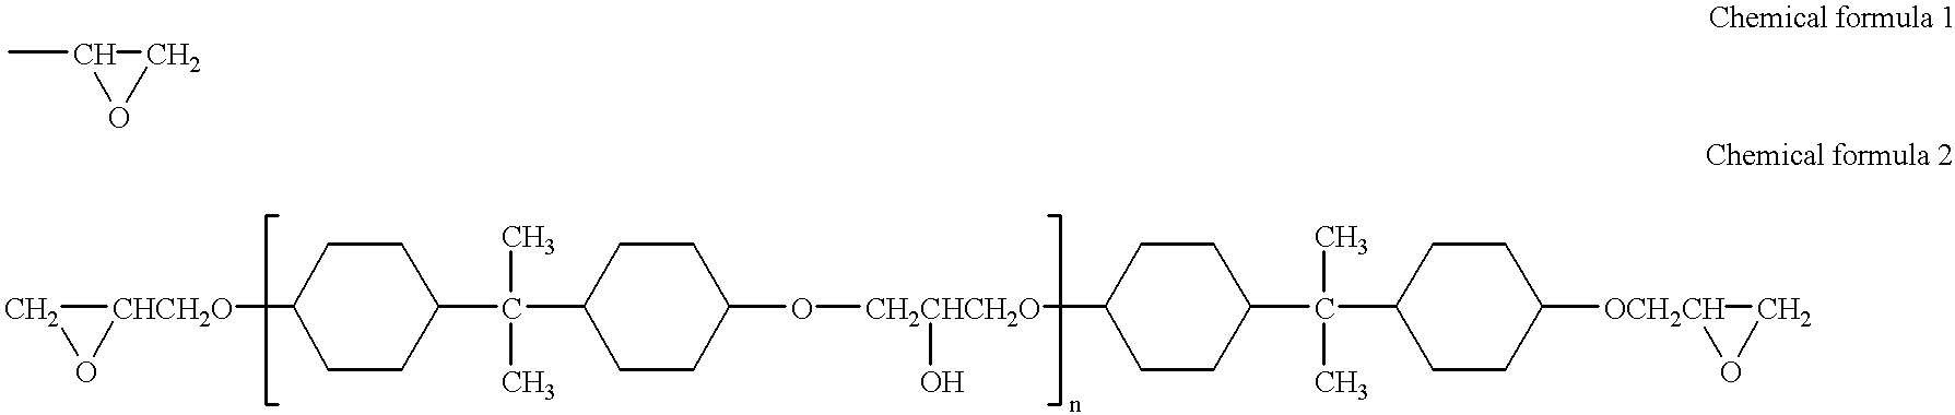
CC1OC1.C1O[CHCH2O]1C1CCC(C(C)(C)C2CCC(O[CH2CHCH2O](O)C3CCC(C(C)(C)C4CCC([OCH2CH]5OC5)CC4)CC3)CC2)CC1
